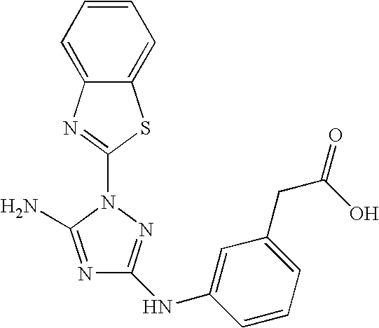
N1=C(N)N(C2=NC3=CC=CC=C3S2)N=C1NC1=CC(CC(=O)O)=CC=C1
